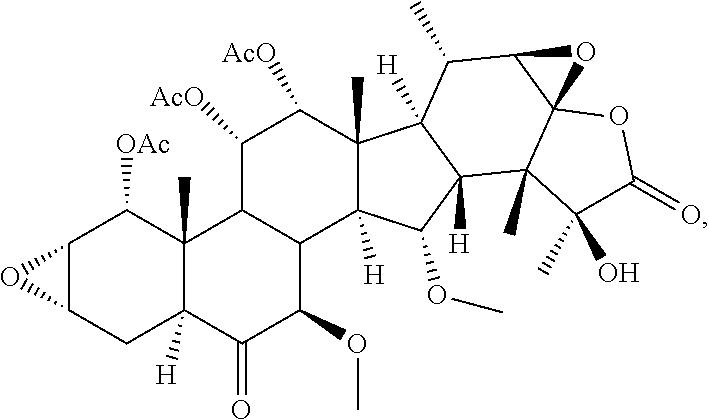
C12C(CC3([H])C(C)(C1[OAc])C1C(C(OC)C3=O)C3([H])C(C)(C([AcO])C1[AcO])C1([H])C([H])(C3OC)C3(C)C4(C(C1C)O4)OC(=O)C3(C)O)O2
